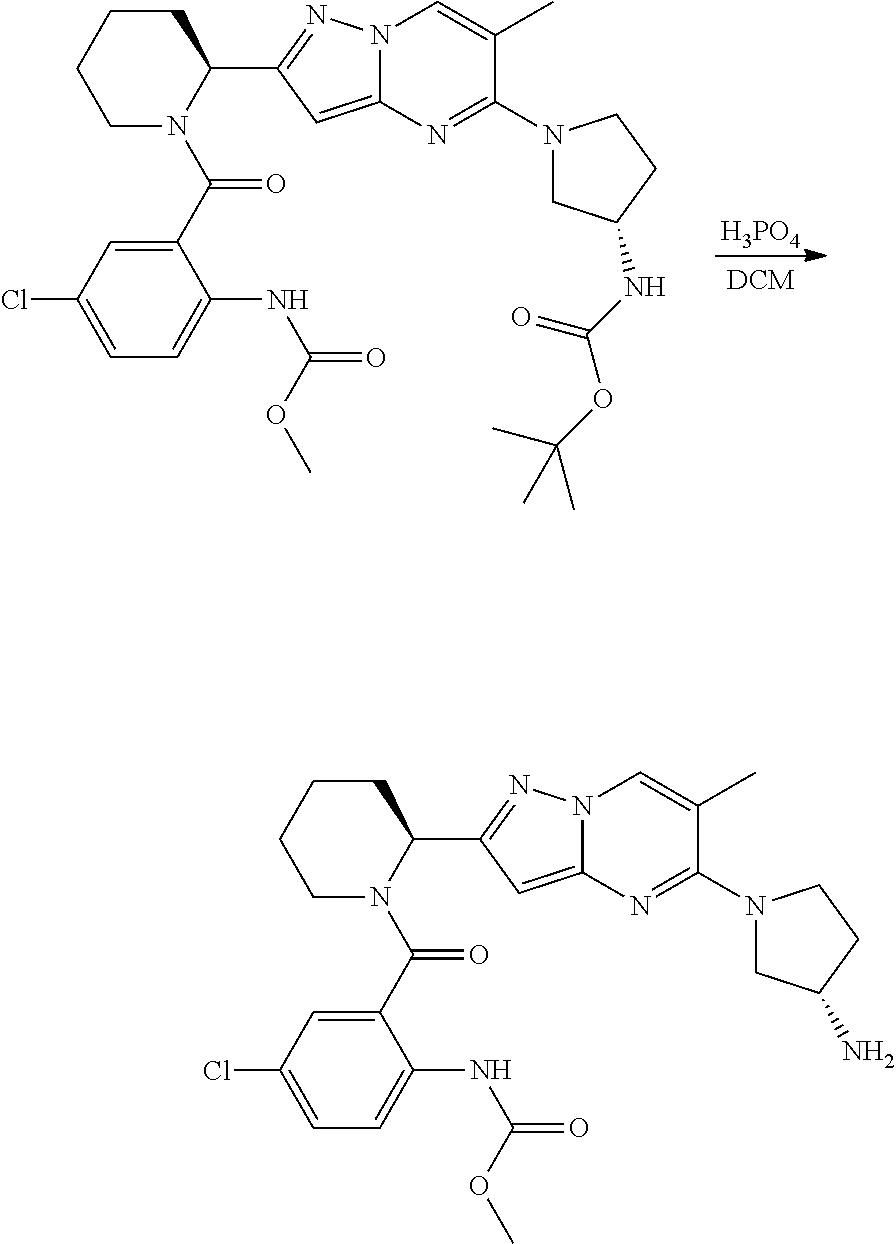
C1CCCN(C(C2=CC(Cl)=CC=C2NC(OC)=O)=O)C1C1=NN2C(=C1)N=C(N1CC(N)CC1)C(C)=C2.[H3PO4].C1CCCN(C(C2=CC(Cl)=CC=C2NC(=O)OC)=O)C1C1=NN2C(=C1)N=C(N1CC(NC(OC(C)(C)C)=O)CC1)C(C)=C2
